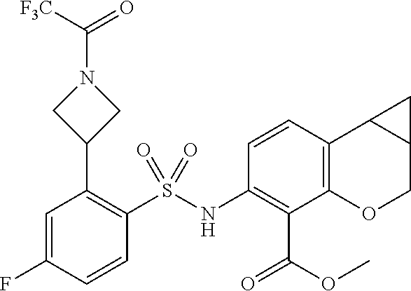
C1(NS(C2=C(C3CN(C(=O)[F3C])C3)C=C(F)C=C2)(=O)=O)=C(C(OC)=O)C2=C(C3C(CO2)C3)C=C1
